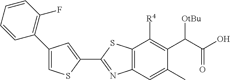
C1(C2=C(F)C=CC=C2)=CSC(C2=NC3=C(S2)C([R4])=C(C(C(O)=O)[OtBu])C(C)=C3)=C1
